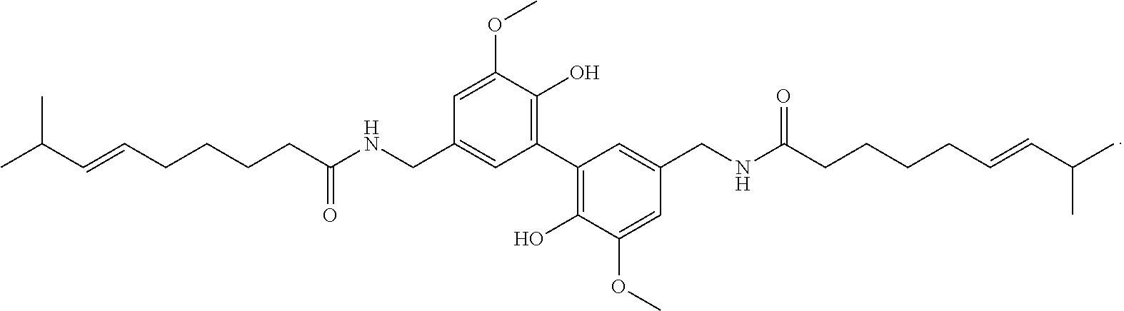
CC(C=CCCCCC(NCC1=CC(C2=C(O)C(OC)=CC(CNC(CCCCC=CC(C)C)=O)=C2)=C(O)C(OC)=C1)=O)C
